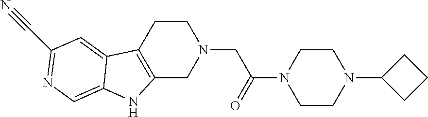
C1CC2=C(CN1CC(N1CCN(C3CCC3)CC1)=O)NC1=CN=C(C#N)C=C21
